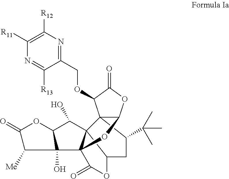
C123C(C(C)(C)C)CC4C15C(O)C1OC(=O)C([Me])C1(O)C5(OC2OC(=O)C3OCC1=NC([R12])=C([R11])N=C1[R13])C(=O)O4
